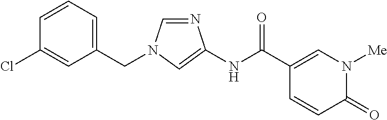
C1=NC(NC(C2=CN([Me])C(=O)C=C2)=O)=CN1CC1=CC=CC(Cl)=C1
